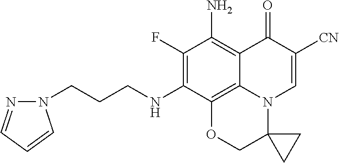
C12=C(N)C(F)=C(NCCCN3N=CC=C3)C3=C1N(C=C([CN])C2=O)C1(CC1)CO3
